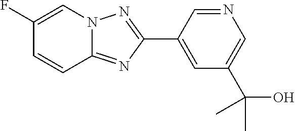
C1(C2=CC(C(O)(C)C)=CN=C2)=NN2C(=N1)C=CC(F)=C2
